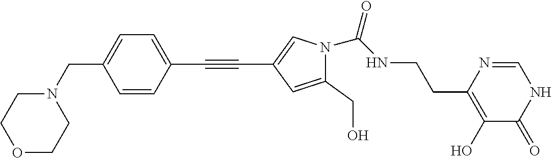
C1(C#CC2=CC=C(CN3CCOCC3)C=C2)=CN(C(NCCC2=C(O)C(=O)NC=N2)=O)C(CO)=C1
